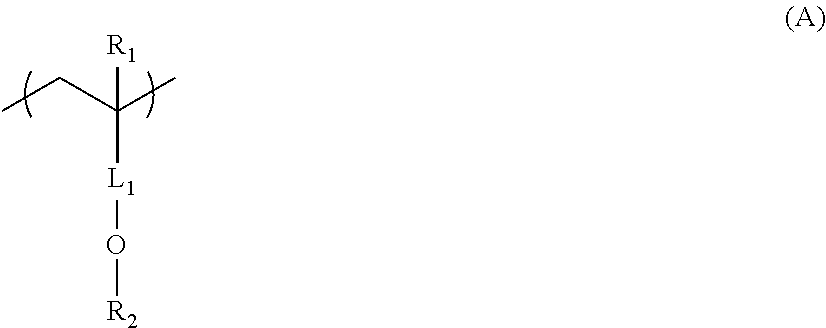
O([R2])[L1]C(C)(CC)[R1]
